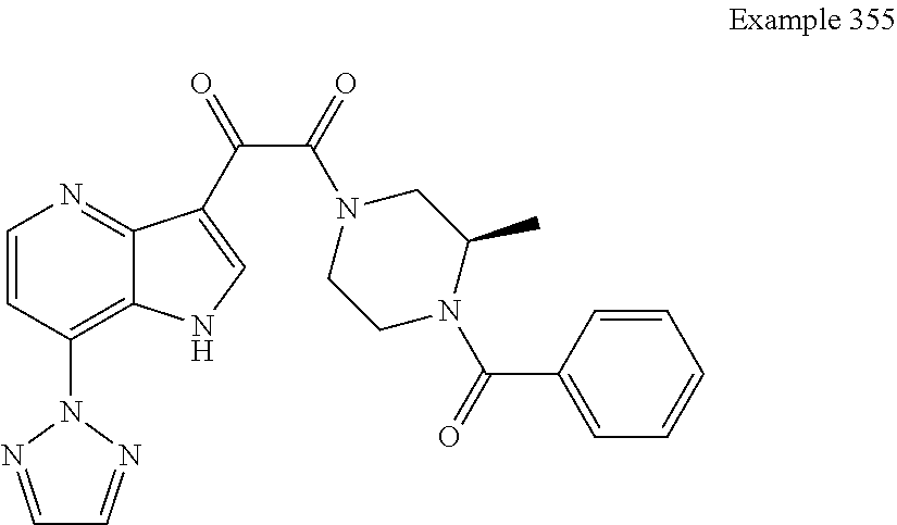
C1=CC(N2N=CC=N2)=C2C(=N1)C(C(=O)C(=O)N1CCN(C(=O)C3=CC=CC=C3)C(C)C1)=CN2
